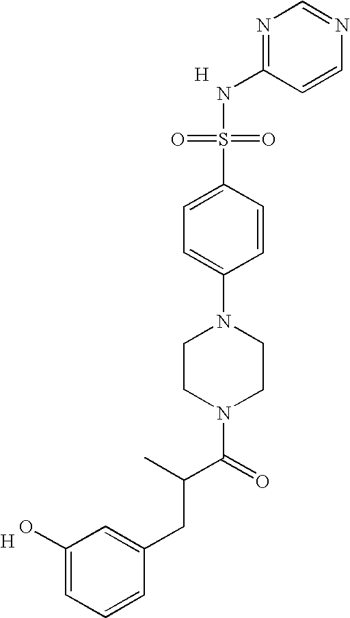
N1=C(NS(=O)(=O)C2=CC=C(N3CCN(C(=O)C(C)CC4=CC(O)=CC=C4)CC3)C=C2)C=CN=C1.[H].[H]
